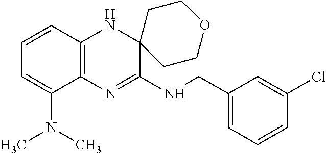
C1=CC2=C(C(N(C)C)=C1)N=C(NCC1=CC=CC(Cl)=C1)C1(N2)CCOCC1
